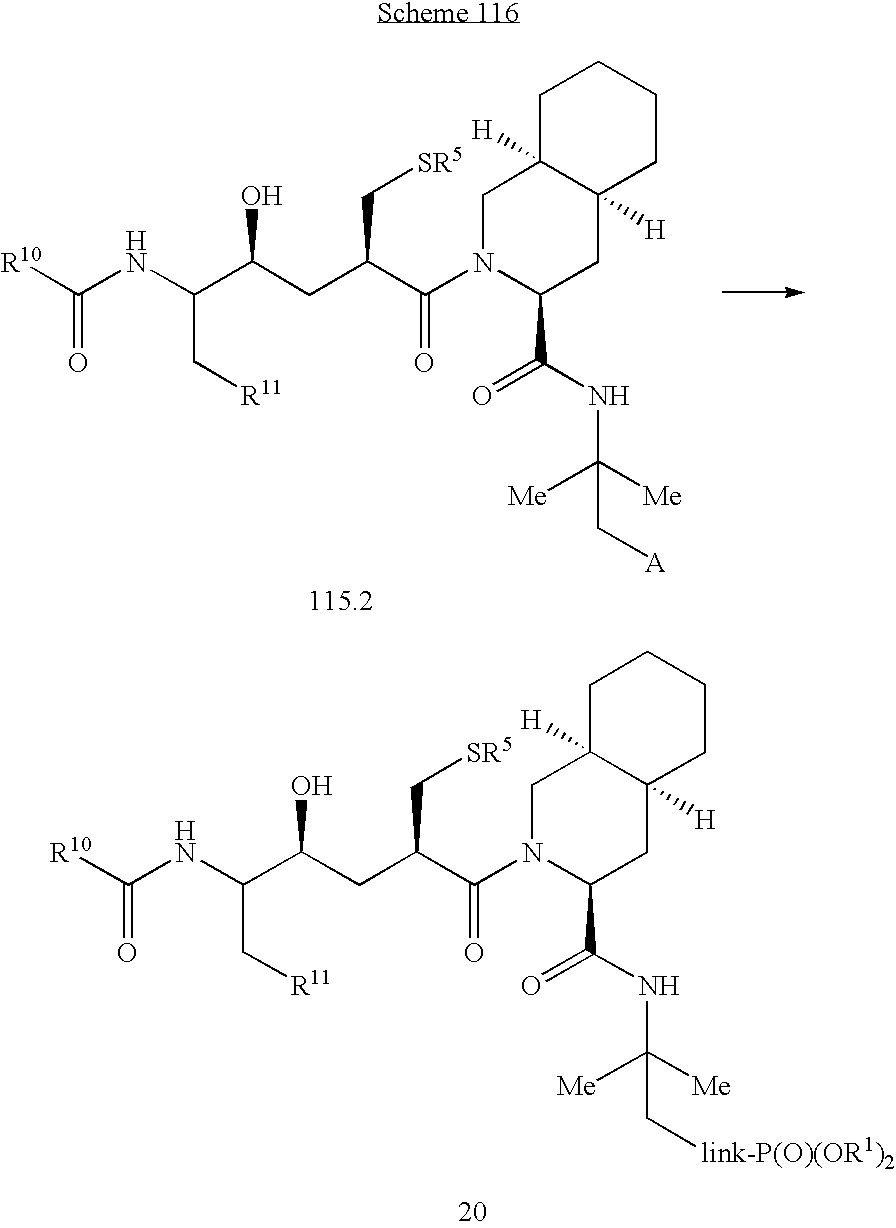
N(C(C[R11])C(CC(C(N1C(C(=O)NC([Me])([Me])C[A])CC2([H])C([H])(C1)CCCC2)=O)C[SR5])O)C([R10])=O.N(C(C[R11])C(CC(C(N1C(C(=O)NC([Me])([Me])C[link-P(O)(OR1)2])CC2([H])C([H])(C1)CCCC2)=O)C[SR5])O)C([R10])=O
